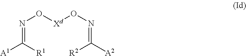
N(O[Xd]ON=C([A2])[R2])=C([A1])[R1]
